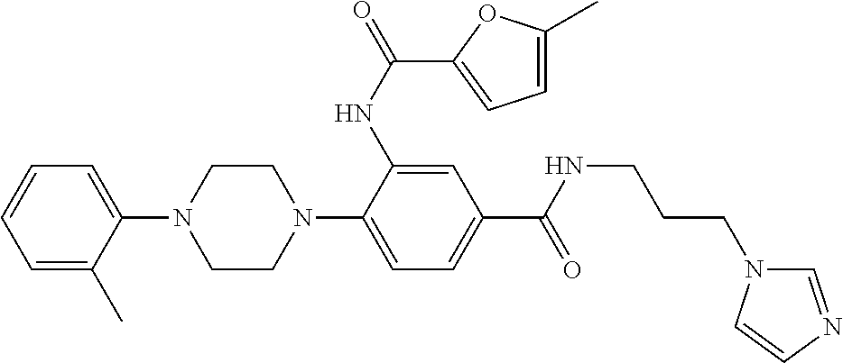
C1=C(C)C(N2CCN(C3=CC=C(C(NCCCN4C=NC=C4)=O)C=C3NC(=O)C3=CC=C(C)O3)CC2)=CC=C1
